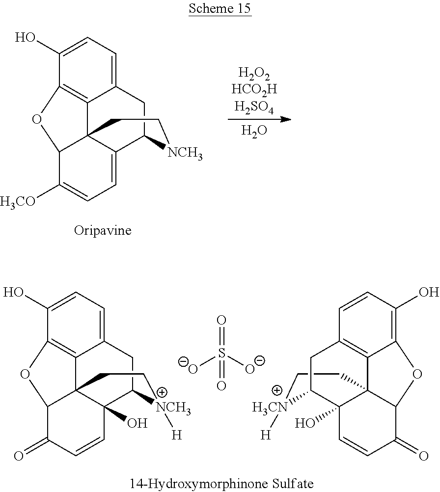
C12=CC=C(O)C3=C1C14C(=CC=C([H3CO])C1O3)C(C2)[NCH3]CC4.O.C12=CC=C(O)C3=C1C14C(O)(C(C2)[NCH3]([H])CC1)C=CC(=O)C4O3.C1C[H3CN]([H])C2C3(O)C14C1=C(C=CC(O)=C1OC4C(=O)C=C3)C2.[O-]S([O-])(=O)=O
